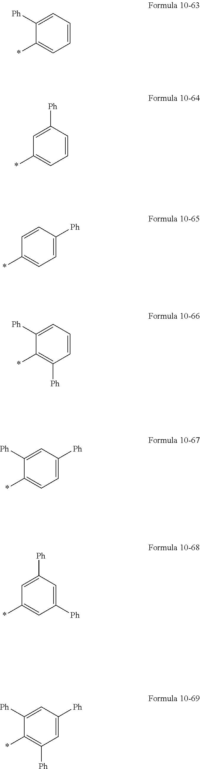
*C1=CC=CC=C1[Ph].*C1=CC=CC([Ph])=C1.*C1=CC=C([Ph])C=C1.*C1=C([Ph])C=CC=C1[Ph].*C1=CC=C([Ph])C=C1[Ph].*C1=CC([Ph])=CC([Ph])=C1.*C1=C([Ph])C=C([Ph])C=C1[Ph]
